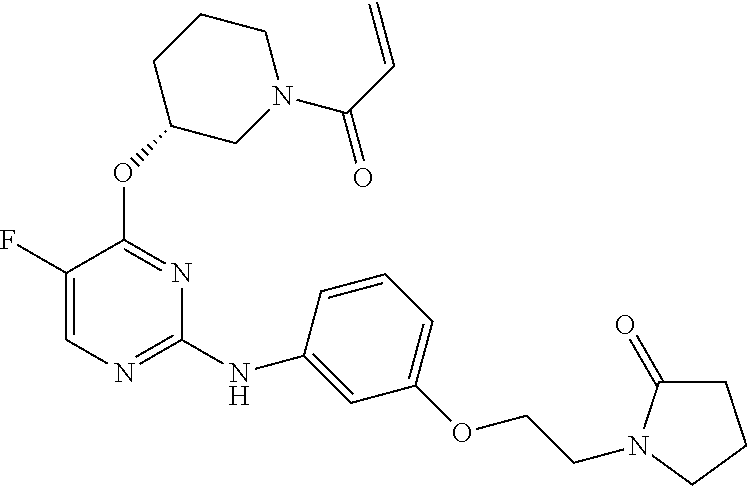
C1=C(F)C(OC2CN(C(C=C)=O)CCC2)=NC(NC2=CC(OCCN3C(=O)CCC3)=CC=C2)=N1
